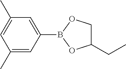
C1(C)=CC(C)=CC(B2OC(CC)CO2)=C1
